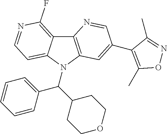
C12=C(F)N=CC=C1N(C(C1CCOCC1)C1=CC=CC=C1)C1=C2N=CC(C2=C(C)ON=C2C)=C1
